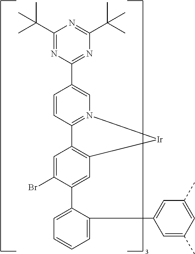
C(C1=NC(C2=CN3=C(C=C2)C2=C(C=C(C4=CC=CC=C4C4=CC(C)=CC(C)=C4)C(Br)=C2)[Ir]3)=NC(C(C)(C)C)=N1)(C)(C)C
